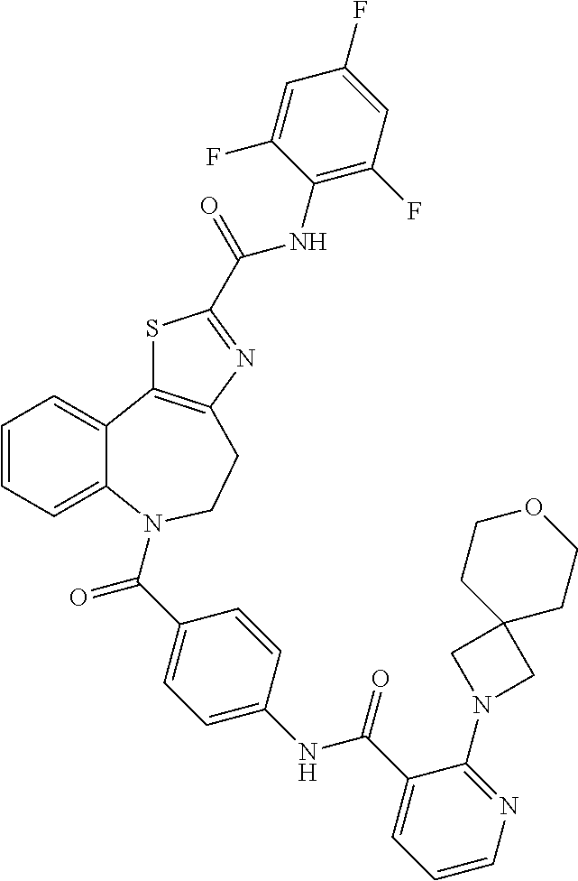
C1=CC=C2C(=C1)C1=C(CCN2C(C2=CC=C(NC(C3=CC=CN=C3N3CC4(C3)CCOCC4)=O)C=C2)=O)N=C(C(=O)NC2=C(F)C=C(F)C=C2F)S1
